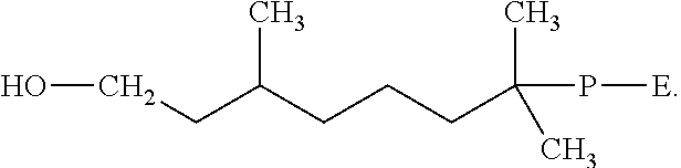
OCCC(CCCC(P[E])(C)C)C
